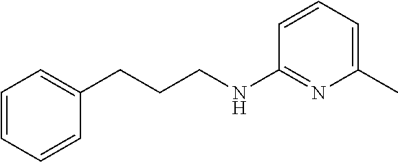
C1=CC=CC(CCCNC2=NC(C)=CC=C2)=C1
